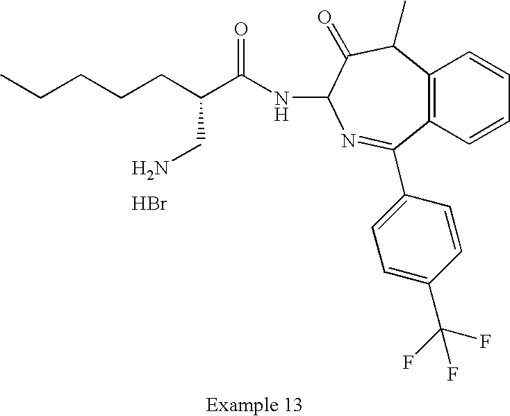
Br.CCCCCC(C(NC1C(=O)C(C)C2=C(C(C3=CC=C(C(F)(F)F)C=C3)=N1)C=CC=C2)=O)CN
